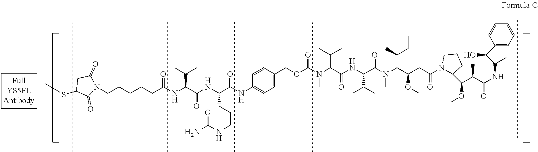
N(C)(C(C(NC(C(N(C)C(OCC1=CC=C(NC(C(NC(C(NC(CCCCCN2C(=O)CC(SC)C2=O)=O)C(C)C)=O)CCCNC(=O)N)=O)C=C1)=O)C(C)C)=O)C(C)C)=O)C(C(OC)CC(=O)N1C(C(C(C(NC(C(C2=CC=CC=C2)O)C)=O)C)OC)CCC1)C(C)CC
